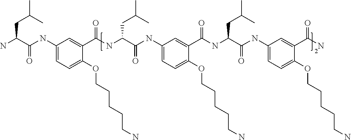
C1(NC(C(NC(C2=CC(NC(C(N)CC(C)C)=O)=CC=C2OCCCCCN)=O)CC(C)C)=O)=CC=C(OCCCCCN)C(C(NC(C(NC2=CC=C(OCCCCCN)C(C(N)=O)=C2)=O)CC(C)C)=O)=C1
